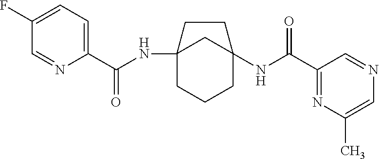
C12(NC(C3=CC=C(F)C=N3)=O)CCCC(NC(C3=NC(C)=CN=C3)=O)(C1)CC2
